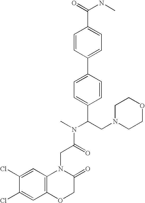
C1=C(Cl)C(Cl)=CC2=C1N(CC(N(C)C(C1=CC=C(C3=CC=C(C(=O)NC)C=C3)C=C1)CN1CCOCC1)=O)C(=O)CO2
